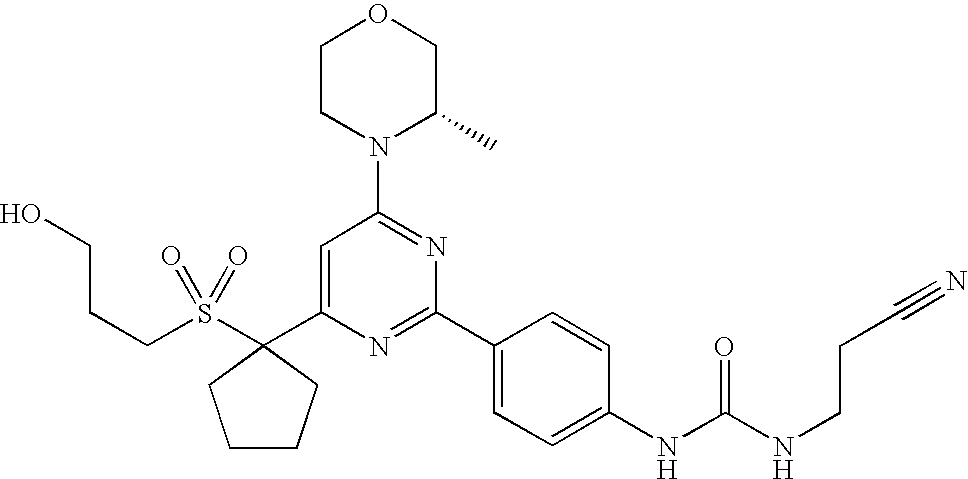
C(S(=O)(=O)C1(C2=CC(N3C(C)COCC3)=NC(C3=CC=C(NC(NCCC#N)=O)C=C3)=N2)CCCC1)CCO
